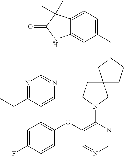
C1(OC2=C(C3=CN=CN=C3C(C)C)C=C(F)C=C2)=C(N2CCC3(C2)CCN(CC2=CC=C4C(=C2)NC(=O)C4(C)C)C3)N=CN=C1
